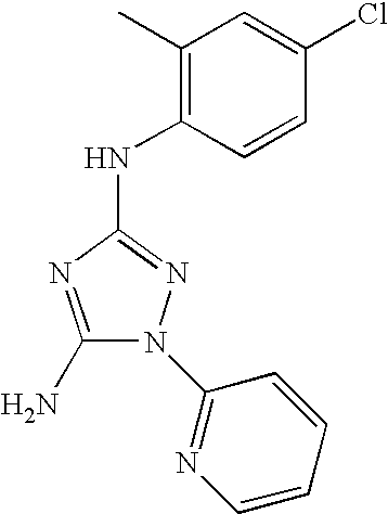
C1(N)=NC(NC2=C(C)C=C(Cl)C=C2)=NN1C1=NC=CC=C1
